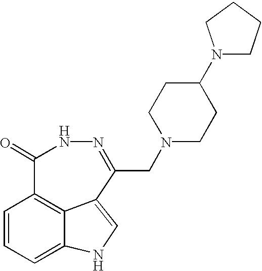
C12=C3C=CC=C1NC=C2C(CN1CCC(N2CCCC2)CC1)=NNC3=O
